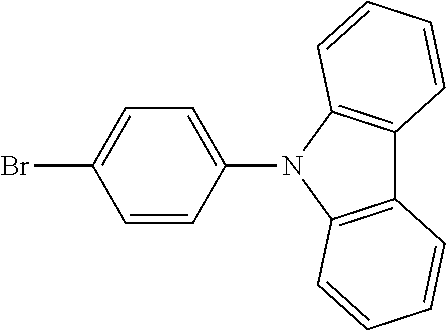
C1=CC(N2C3=C(C4=C2C=CC=C4)C=CC=C3)=CC=C1Br
